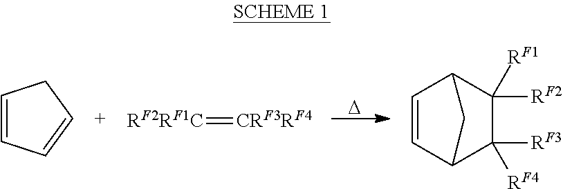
C1=CC=CC1.[RF2RF1C]=[CRF3RF4].[D].C1=CC2C([RF3])([RF4])C([RF2])([RF1])C1C2
